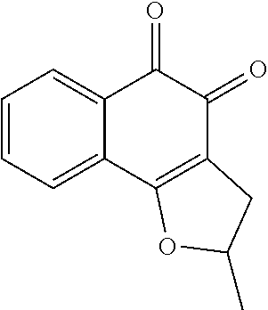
C1=CC=C2C(=C1)C(=O)C(=O)C1=C2OC(C)C1
